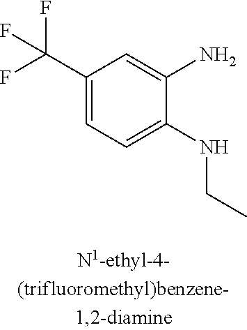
C1(C(F)(F)F)=CC=C(NCC)C(N)=C1
